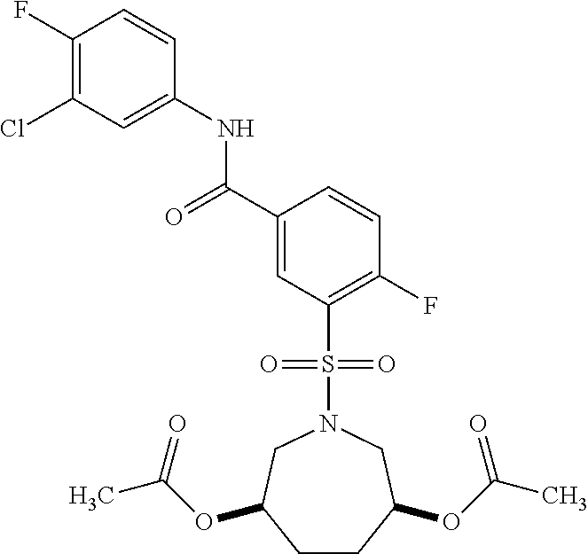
C1(F)=C(Cl)C=C(NC(C2=CC(S(=O)(=O)N3CC(OC(=O)C)CCC(OC(C)=O)C3)=C(F)C=C2)=O)C=C1
